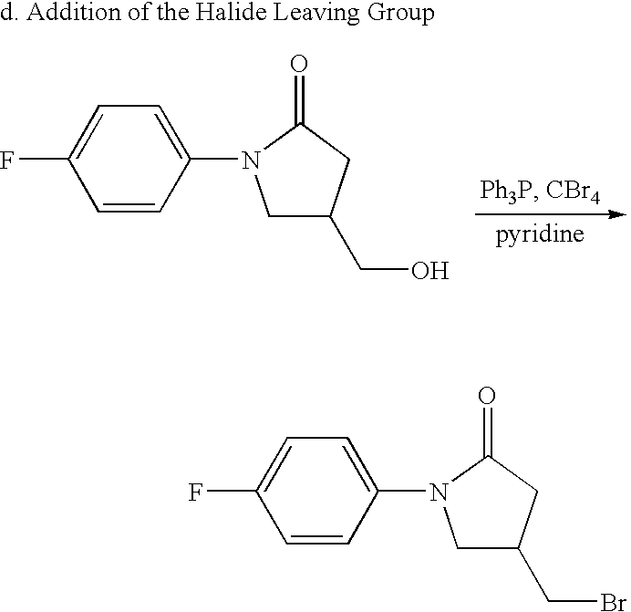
C1=C(N2CC(CO)CC2=O)C=CC(F)=C1.C1=C(N2CC(CBr)CC2=O)C=CC(F)=C1
